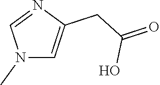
N1(C)C=C(CC(=O)O)N=C1
